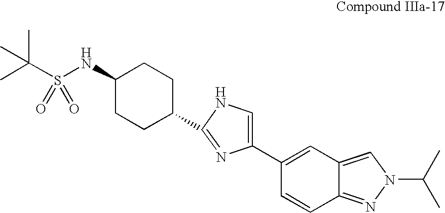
C1(NS(C(C)(C)C)(=O)=O)CCC(C2=NC(C3=CC4=CN(C(C)C)N=C4C=C3)=CN2)CC1
